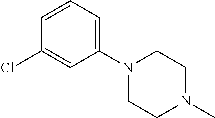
C1N(C)CCN(C2=CC=CC(Cl)=C2)C1
